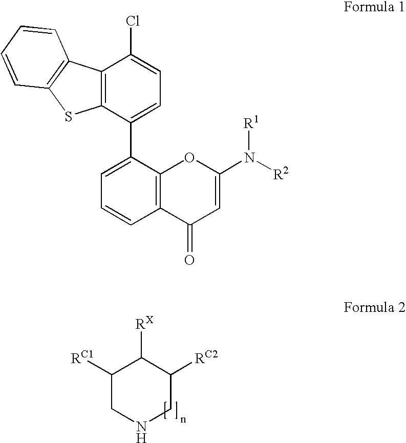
C12=C(C(C3=CC=CC4=C3OC(N([R2])[R1])=CC4=O)=CC=C1Cl)SC1=C2C=CC=C1.N1CC([RC2])C([RX])C([RC1])C1
